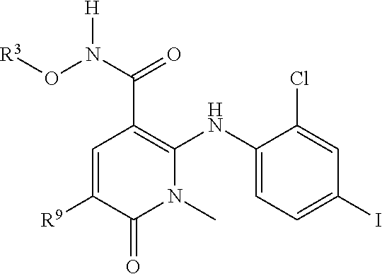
[R3]ON(C(=O)C1=C(NC2=CC=C(I)C=C2Cl)N(C)C(=O)C([R9])=C1)[H]
